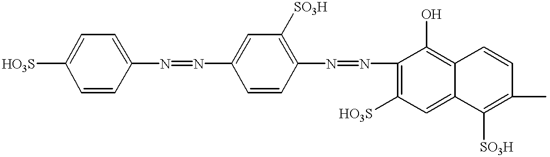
[HO3S]C1=CC=C(N=NC2=CC([SO3H])=C(N=NC3=C([HO3S])C=C4C(=C3O)C=CC(C)=C4[SO3H])C=C2)C=C1
